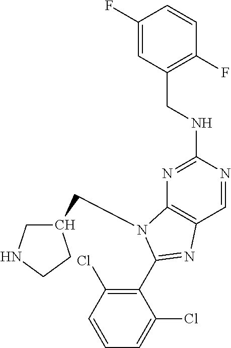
N1=C(NCC2=C(F)C=CC(F)=C2)N=CC2=C1N(CC1CNCC1)C(C1=C(Cl)C=CC=C1Cl)=N2
